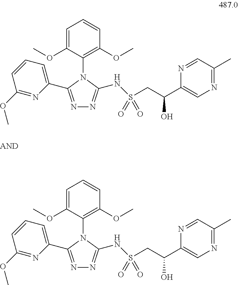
N1=C(C2=CC=CC(OC)=N2)N(C2=C(OC)C=CC=C2OC)C(NS(CC(C2=CN=C(C)C=N2)O)(=O)=O)=N1.N1=C(C2=CC=CC(OC)=N2)N(C2=C(OC)C=CC=C2OC)C(NS(CC(C2=CN=C(C)C=N2)O)(=O)=O)=N1
